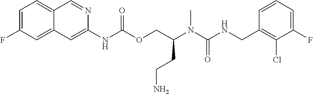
C1=CC(CNC(N(C(COC(NC2=CC3=CC(F)=CC=C3C=N2)=O)CCN)C)=O)=C(Cl)C(F)=C1
